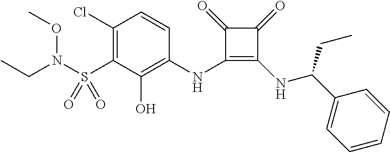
C1(Cl)=C(S(=O)(=O)N(CC)OC)C(O)=C(NC2=C(NC(C3=CC=CC=C3)CC)C(=O)C2=O)C=C1
